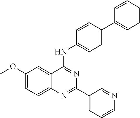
C1(OC)=CC=C2C(=C1)C(NC1=CC=C(C3=CC=CC=C3)C=C1)=NC(C1=CC=CN=C1)=N2
